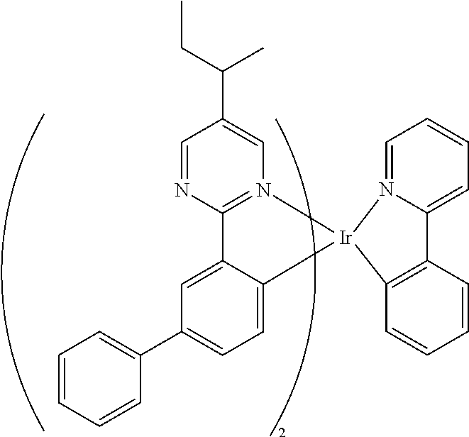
C1=CC=CC(C2=CC=C3C(=C2)C2=N(C=C(C(C)CC)C=N2)[Ir]32N3=CC=CC=C3C3=C2C=CC=C3)=C1
